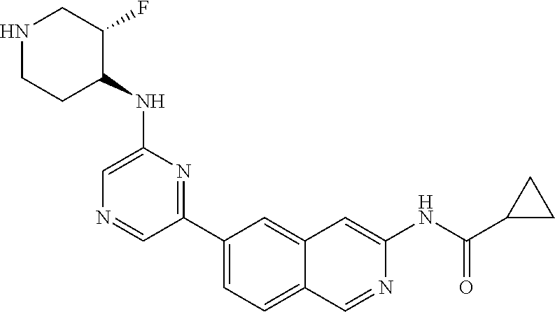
C1(C2=NC(NC3C(F)CNCC3)=CN=C2)=CC=C2C(=C1)C=C(NC(=O)C1CC1)N=C2
